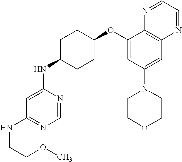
C1=NC(NC2CCC(OC3=CC(N4CCOCC4)=CC4=C3N=CC=N4)CC2)=CC(NCCOC)=N1
